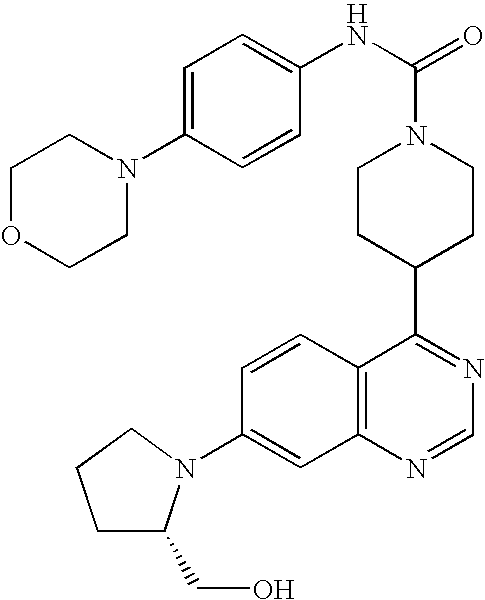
C1(N2C(CO)CCC2)=CC2=C(C=C1)C(C1CCN(C(NC3=CC=C(N4CCOCC4)C=C3)=O)CC1)=NC=N2
